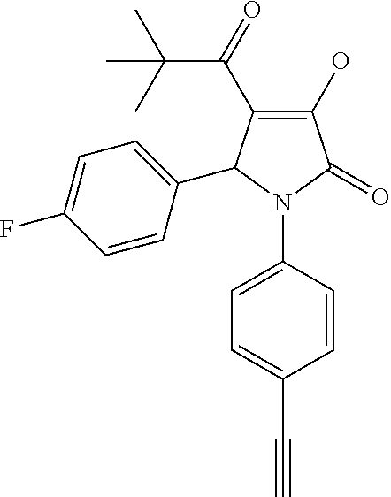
C1(O)=C(C(C(C)(C)C)=O)C(C2=CC=C(F)C=C2)N(C2=CC=C(C#C)C=C2)C1=O
